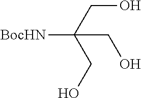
[BocHN]C(CO)(CO)CO
